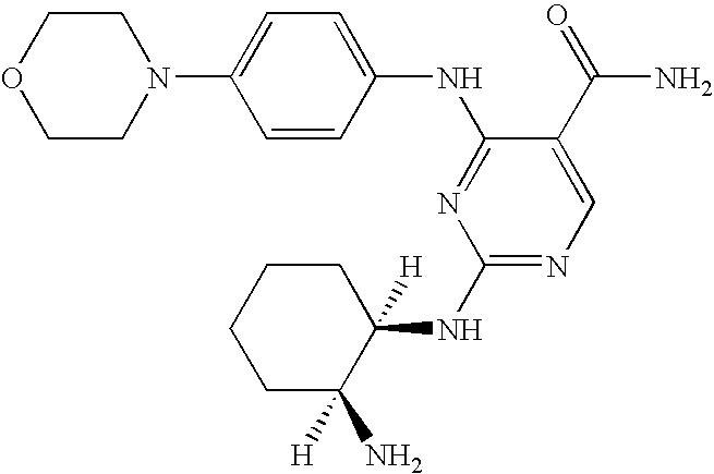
C1COCCN1C1=CC=C(NC2=NC(NC3([H])CCCCC3(N)[H])=NC=C2C(=O)N)C=C1
